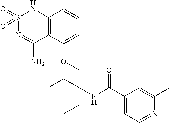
C12=C(C(OCC(CC)(CC)NC(=O)C3=CC=NC(C)=C3)=CC=C1)C(N)=NS(=O)(=O)N2
